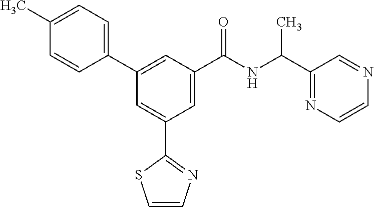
C1=CN=C(C2=CC(C3=CC=C(C)C=C3)=CC(C(NC(C3=NC=CN=C3)C)=O)=C2)S1
